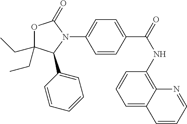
O1C(CC)(CC)C(C2=CC=CC=C2)N(C2=CC=C(C(=O)NC3=C4C(=CC=C3)C=CC=N4)C=C2)C1=O
